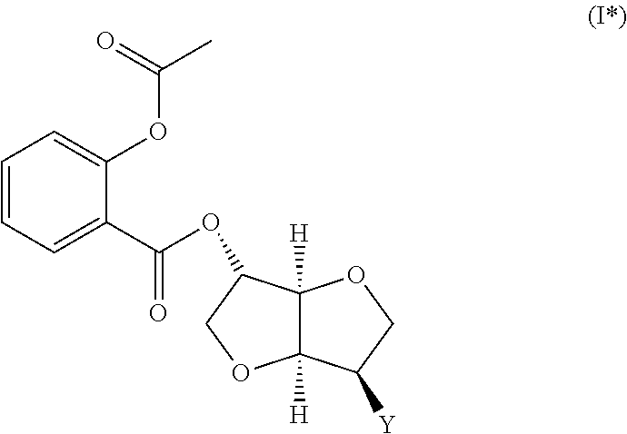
C12([H])C([H])(C([Y])CO1)OCC2OC(C1=CC=CC=C1OC(=O)C)=O
